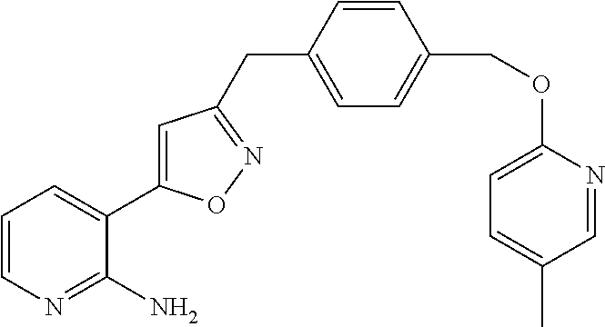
C1=CN=C(N)C(C2=CC(CC3=CC=C(COC4=CC=C(C)C=N4)C=C3)=NO2)=C1
